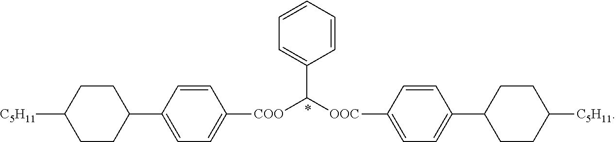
C1=CC=CC(C([OOC]C2=CC=C(C3CCC([C5H11])CC3)C=C2)[COO]C2=CC=C(C3CCC([C5H11])CC3)C=C2)=C1
